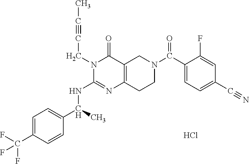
C1=C(C(F)(F)F)C=CC(C(C)NC2=NC3=C(C(=O)N2CC#CC)CN(C(=O)C2=CC=C(C#N)C=C2F)CC3)=C1.Cl
